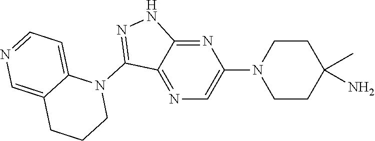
N1(C2=NNC3=NC(N4CCC(N)(C)CC4)=CN=C23)C2=CC=NC=C2CCC1
